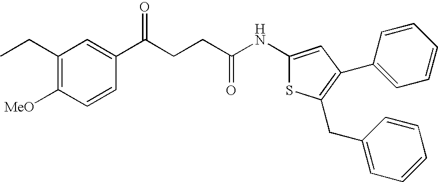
C1(CC)=C([MeO])C=CC(C(CCC(NC2=CC(C3=CC=CC=C3)=C(CC3=CC=CC=C3)S2)=O)=O)=C1
